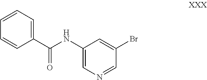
C1(Br)=CC(NC(C2=CC=CC=C2)=O)=CN=C1
